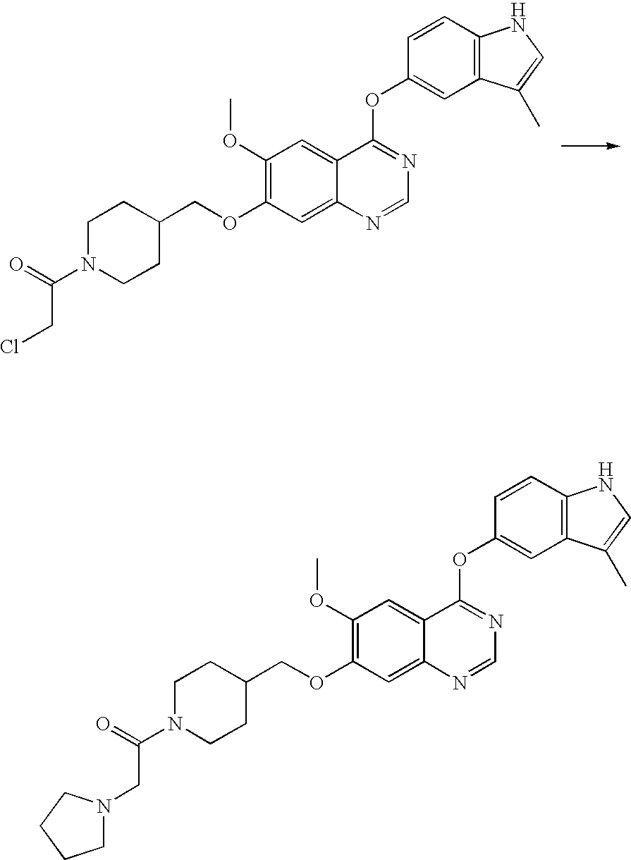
C1CC(COC2=C(OC)C=C3C(=C2)N=CN=C3OC2=CC3=C(C=C2)NC=C3C)CCN1C(=O)CCl.C1N(C(=O)CN2CCCC2)CCC(COC2=C(OC)C=C3C(=C2)N=CN=C3OC2=CC3=C(C=C2)NC=C3C)C1
